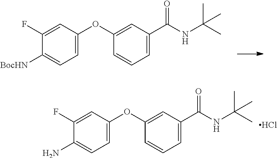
C1=C(OC2=CC(C(NC(C)(C)C)=O)=CC=C2)C=C(F)C([BocHN])=C1.C1=C(OC2=CC(C(NC(C)(C)C)=O)=CC=C2)C=C(F)C(N)=C1.Cl
